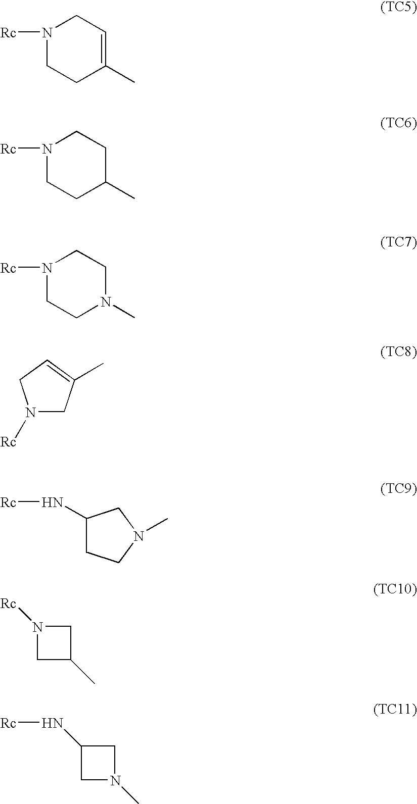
N1([Rc])CCC(C)=CC1.N1([Rc])CCC(C)CC1.N1([Rc])CCN(C)CC1.N1([Rc])CC(C)=CC1.C1(N[Rc])CCN(C)C1.N1([Rc])CC(C)C1.C1(N[Rc])CN(C)C1
